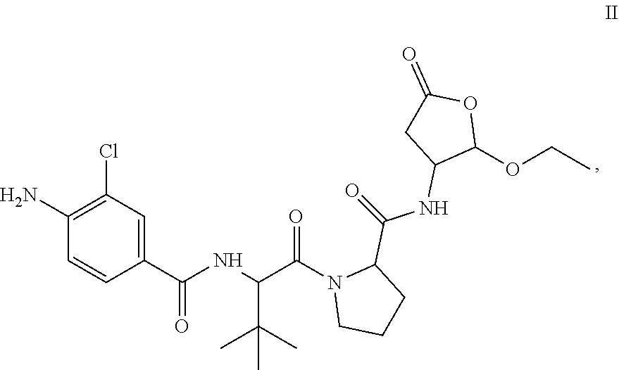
C1C(NC(=O)C2N(C(C(NC(C3=CC(Cl)=C(N)C=C3)=O)C(C)(C)C)=O)CCC2)C(OCC)OC1=O
